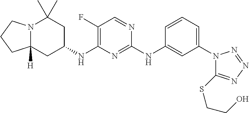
N12C([H])(CC(NC3=C(F)C=NC(NC4=CC(N5C(SCCO)=NN=N5)=CC=C4)=N3)CC1(C)C)CCC2
